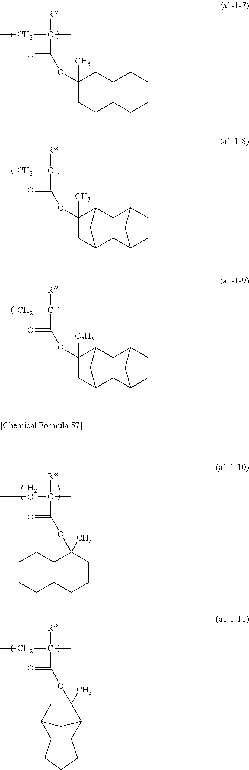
C12CC(OC(=O)C(C)(CC)[Ra])(C)C(C1)C1C2C2CCC1C2.C12CC(OC(=O)C(C)(CC)[Ra])([C2H5])C(C1)C1C2C2CCC1C2.C1(OC(=O)C(C)(CC)[Ra])(C)CCC2C(C1)CCCC2.O=C(OC1(C)C2C(CCCC2)CCC1)C(C)(CC)[Ra].O=C(OC1(C)C2C3C(C(C1)C2)CCC3)C(C)(CC)[Ra]
